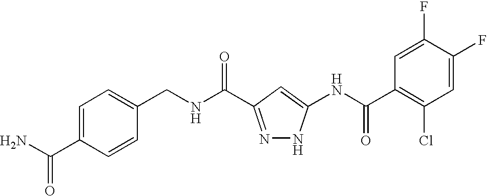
C1(CNC(=O)C2=NNC(NC(C3=C(Cl)C=C(F)C(F)=C3)=O)=C2)=CC=C(C(N)=O)C=C1
